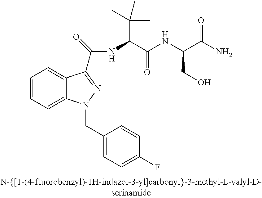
C1=CC=C2C(=C1)C(C(=O)NC(C(NC(C(N)=O)CO)=O)C(C)(C)C)=NN2CC1=CC=C(F)C=C1
